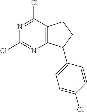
C12=C(C(Cl)=NC(Cl)=N1)CCC2C1=CC=C(Cl)C=C1
